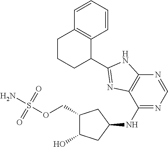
C(OS(N)(=O)=O)C1C(O)CC(NC2=NC=NC3=C2N=C(C2C4=C(CCC2)C=CC=C4)N3)C1
